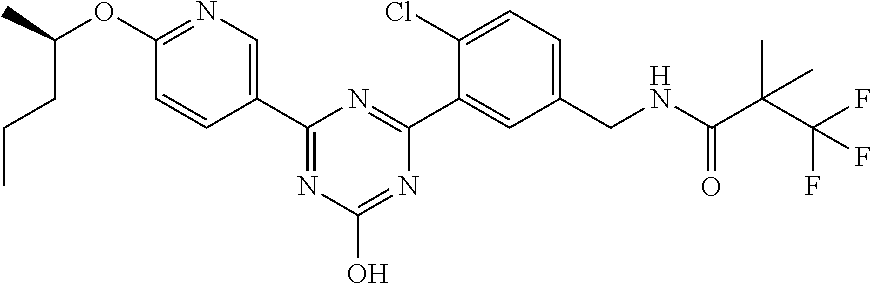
C1(Cl)=CC=C(CNC(=O)C(C(F)(F)F)(C)C)C=C1C1=NC(C2=CN=C(OC(CCC)C)C=C2)=NC(O)=N1
